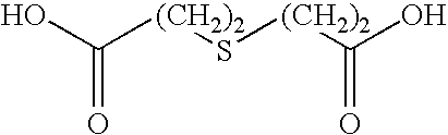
OC([(CH2)2]S[(CH2)2]C(O)=O)=O
